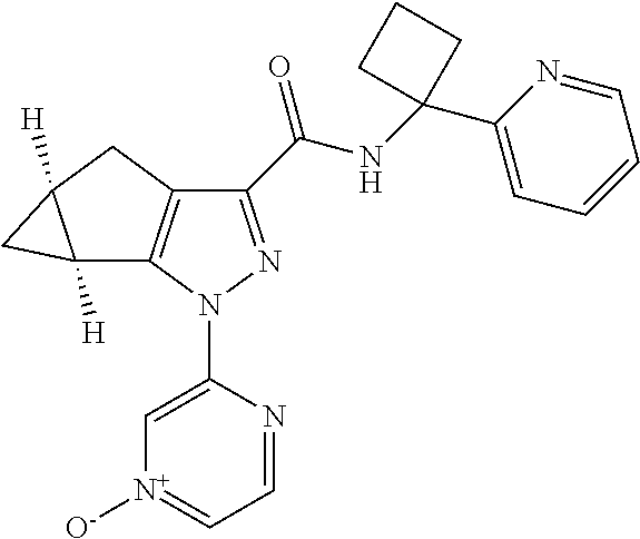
C1(C(=O)NC2(C3=CC=CC=N3)CCC2)=NN(C2=C[N+]([O-])=CC=N2)C2=C1CC1([H])C2([H])C1
